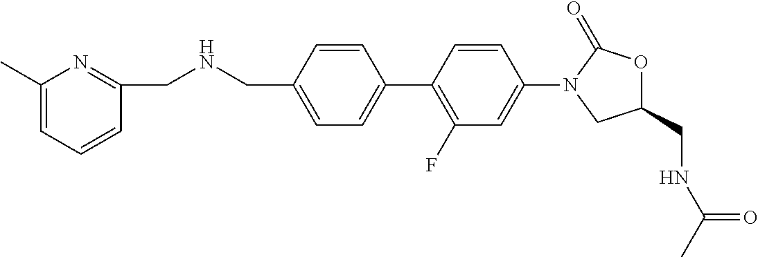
C1(CNC(=O)C)OC(=O)N(C2=CC(F)=C(C3=CC=C(CNCC4=NC(C)=CC=C4)C=C3)C=C2)C1
